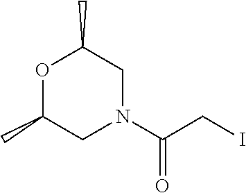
O1C(C)CN(C(CI)=O)CC1C
